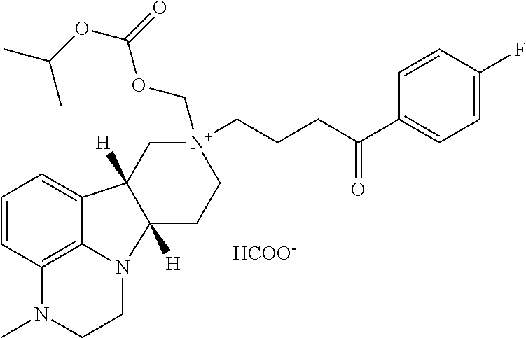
C1=CC2=C3N(CCN2C)C2([H])CC[N+](COC(OC(C)C)=O)(CCCC(C4=CC=C(F)C=C4)=O)CC2([H])C3=C1.[HCOO-]
